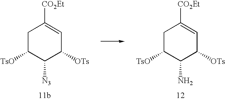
C1C([TsO])C(N)C([OTs])C=C1[CO2Et].C1C([TsO])C([N3])C([OTs])C=C1[CO2Et]
